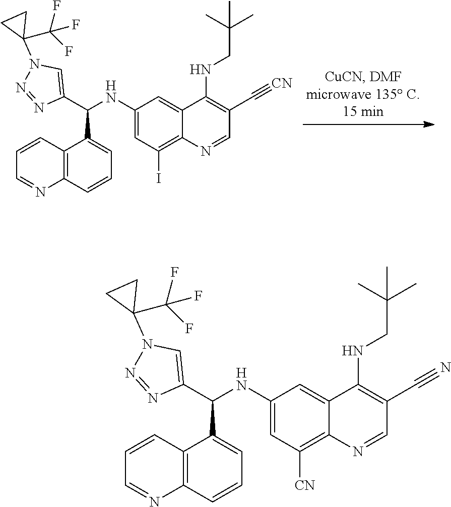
C1(C(C2=CC=CC3=C2C=CC=N3)NC2=CC(I)=C3C(=C2)C(NCC(C)(C)C)=C(C#[CN])C=N3)=CN(C2(C(F)(F)F)CC2)N=N1.C1(C(C2=CC=CC3=C2C=CC=N3)NC2=CC([CN])=C3C(=C2)C(NCC(C)(C)C)=C(C#N)C=N3)=CN(C2(C(F)(F)F)CC2)N=N1
